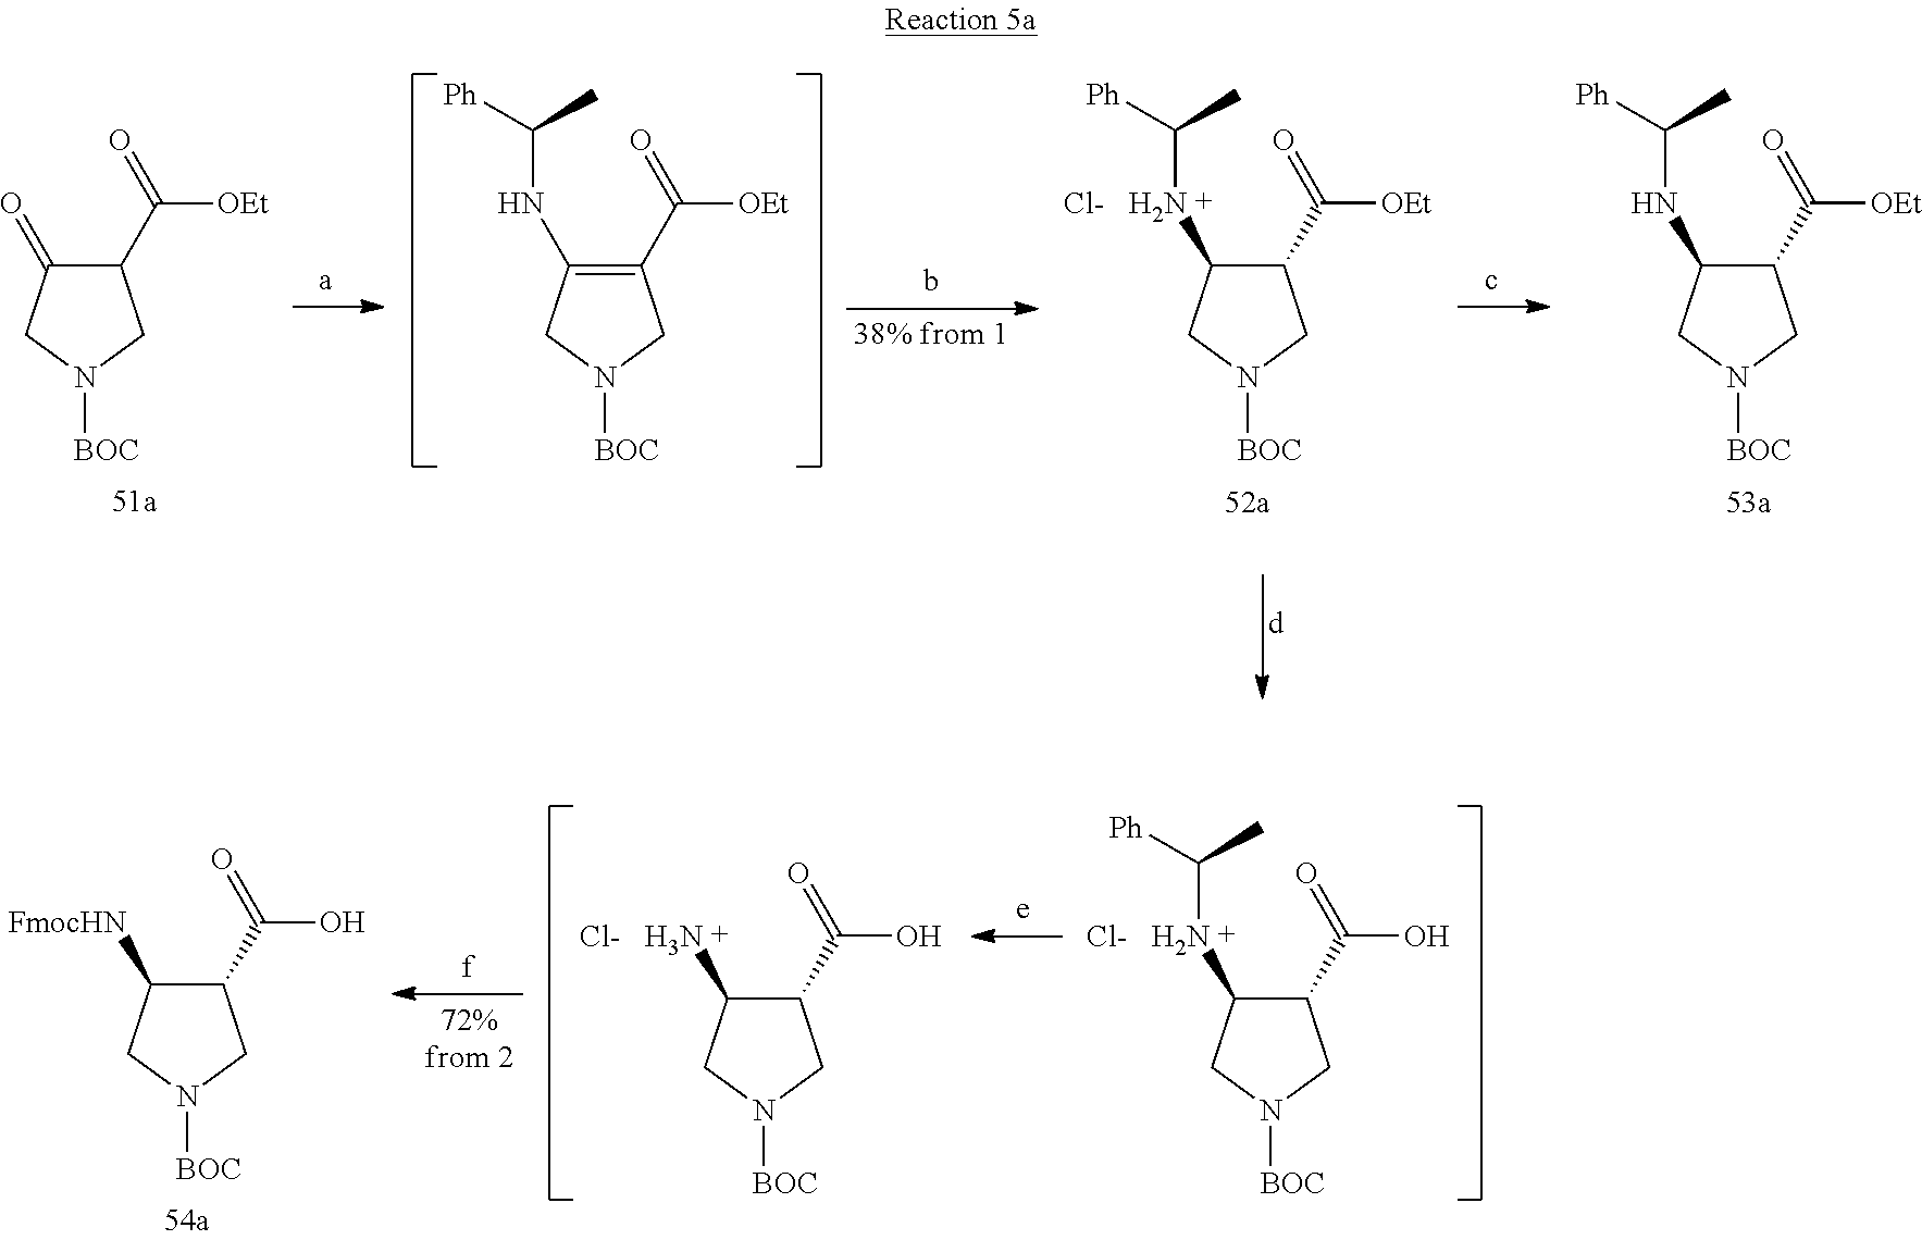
C1(C(=O)[OEt])C(=O)CN([BOC])C1.C1(C(=O)[OEt])=C(NC([Ph])C)CN([BOC])C1.C1(C(=O)[OEt])C(NC([Ph])C)CN([BOC])C1.[Cl-].C1(C(=O)[OEt])C(NC([Ph])C)CN([BOC])C1.C1(C(=O)O)C(NC([Ph])C)CN([BOC])C1.[Cl-].C1(C(=O)O)C(N)CN([BOC])C1.[Cl-].C1(C(=O)O)C([FmocHN])CN([BOC])C1
